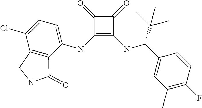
C1(NC2=CC=C(Cl)C3=C2C(=O)NC3)=C(NC(C2=CC(C)=C(F)C=C2)C(C)(C)C)C(=O)C1=O
